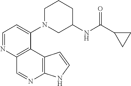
C1=NC2=C(C(N3CC(NC(C4CC4)=O)CCC3)=C1)C1=C(N=C2)NC=C1
